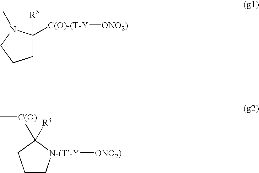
C1C([C(O)-(T-Y][ONO2)])([R3])N(C)CC1.[ONO2)][N-(T-Y]1CCCC1([C(O)]C)[R3]
